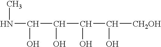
CNC(C(C(C([CH2OH])O)O)O)O
